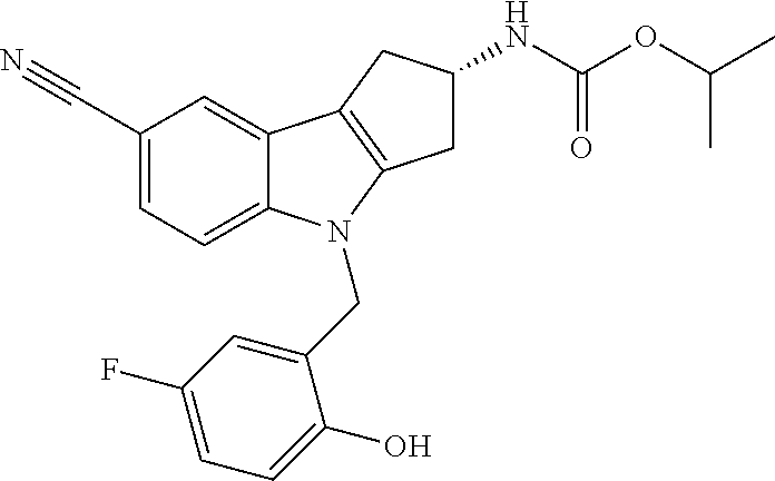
C1(C#N)=CC=C2C(=C1)C1=C(N2CC2=CC(F)=CC=C2O)CC(NC(OC(C)C)=O)C1
